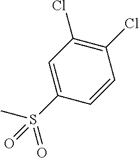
CS(C1=CC(Cl)=C(Cl)C=C1)(=O)=O
